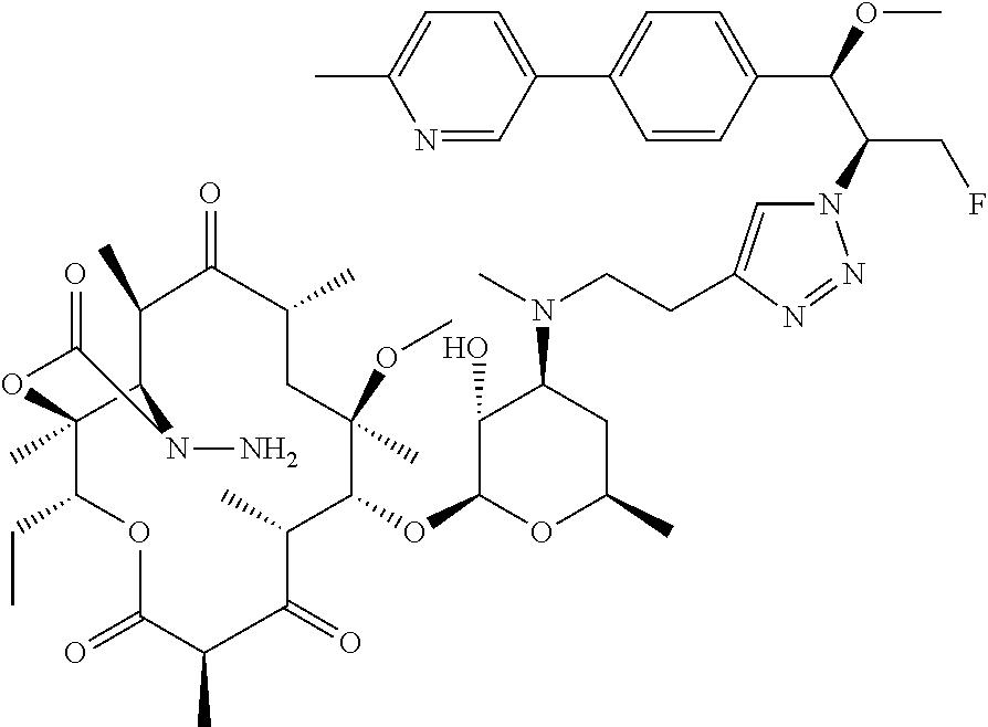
C(F)C(N1C=C(CCN(C2C(O)C(OC3C(C)C(=O)C(C)C(=O)OC(CC)C4(C)C(C(C)C(=O)C(C)CC3(OC)C)N(N)C(=O)O4)OC(C)C2)C)N=N1)C(C1=CC=C(C2=CC=C(C)N=C2)C=C1)OC
